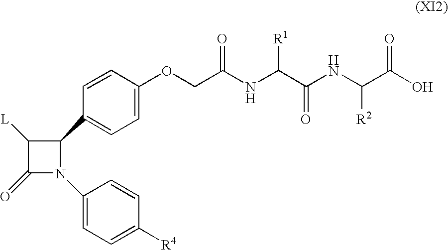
C1([L])C(=O)N(C2=CC=C([R4])C=C2)C1C1=CC=C(OCC(NC(C(NC(C(O)=O)[R2])=O)[R1])=O)C=C1
